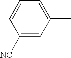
C1([NC])=CC(C)=CC=C1
